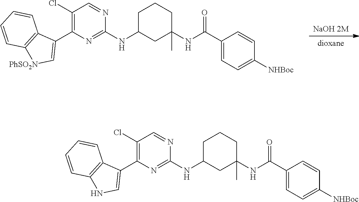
[NaOH 2M].[dioxane].C1C(NC2=NC(C3=C[PhSO2N]C4=C3C=CC=C4)=C(Cl)C=N2)CC(C)(NC(C2=CC=C([NHBoc])C=C2)=O)CC1.C1C(NC2=NC(C3=CNC4=C3C=CC=C4)=C(Cl)C=N2)CC(C)(NC(C2=CC=C([NHBoc])C=C2)=O)CC1
